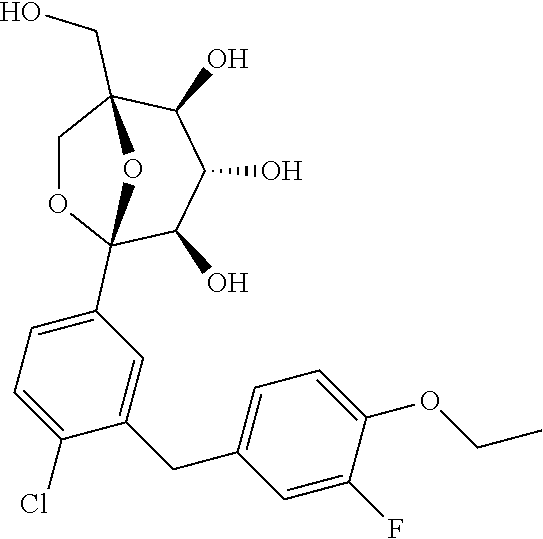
C1=C(CC2=CC(C34OCC(CO)(C(O)C(O)C3O)O4)=CC=C2Cl)C=C(F)C(OCC)=C1
